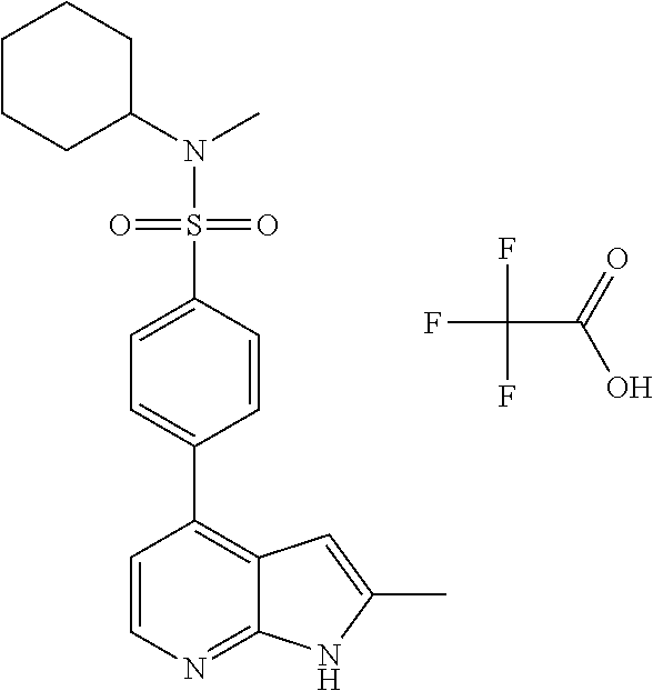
N(S(=O)(=O)C1=CC=C(C2=C3C(=NC=C2)NC(C)=C3)C=C1)(C1CCCCC1)C.FC(C(=O)O)(F)F
